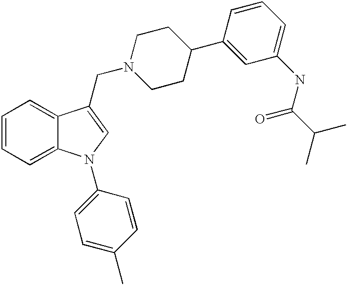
C1=CC=C2C(=C1)C(CN1CCC(C3=CC(NC(C(C)C)=O)=CC=C3)CC1)=CN2C1=CC=C(C)C=C1
